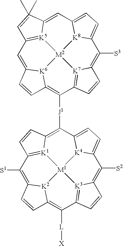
C1([S3])=C2[K7]3=C(C([J1]C4=C5[K1]6=C(C=C5)C([S1])=C5[K2]7C(=C([L][X])C8=[K3]9C(=C([S2])C%10=CC=C4[K4]%10[M1]679)C=C8)C=C5)=C4[K6]5C(=CC6=[K5]7C(=CC8=CC=C1[K8]8[M2]753)C(C)(C)=C6)C=C4)C=C2
